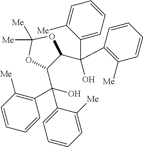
C1(C(C2=C([Me])C=CC=C2)(C2C(C(C3=C([Me])C=CC=C3)(C3=CC=CC=C3[Me])O)OC([Me])([Me])O2)O)=CC=CC=C1[Me]
